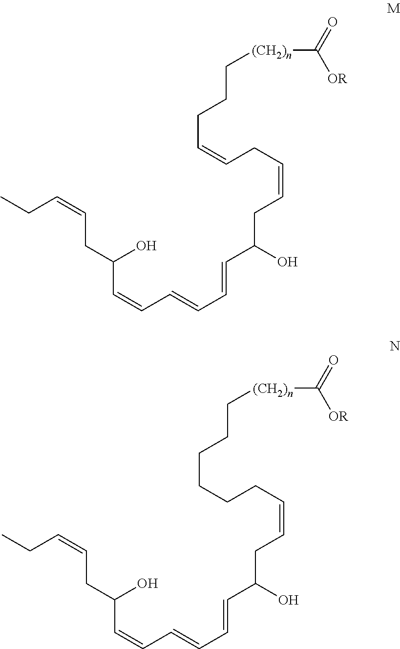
CCC=CCC(C=CC=CC=CC(CC=CCC=CCCC[(CH2)n]C(=O)[OR])O)O.CCC=CCC(C=CC=CC=CC(CC=CCCCCCC[(CH2)n]C(=O)[OR])O)O
